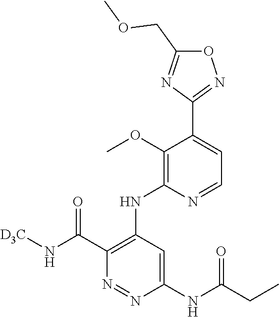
O1C(COC)=NC(C2=CC=NC(NC3=C(C(N[D3C])=O)N=NC(NC(CC)=O)=C3)=C2OC)=N1
